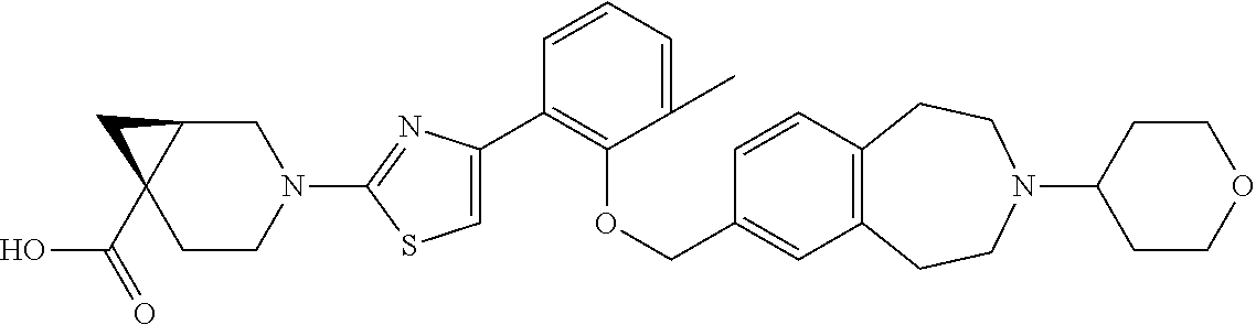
C1(C2=CSC(N3CC4C(C(=O)O)(CC3)C4)=N2)=C(OCC2=CC3=C(C=C2)CCN(C2CCOCC2)CC3)C(C)=CC=C1
